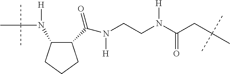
N(CCN(C(CC(C)(C)C)=O)[H])([H])C(C1C(N(C(C)(C)C)[H])CCC1)=O
